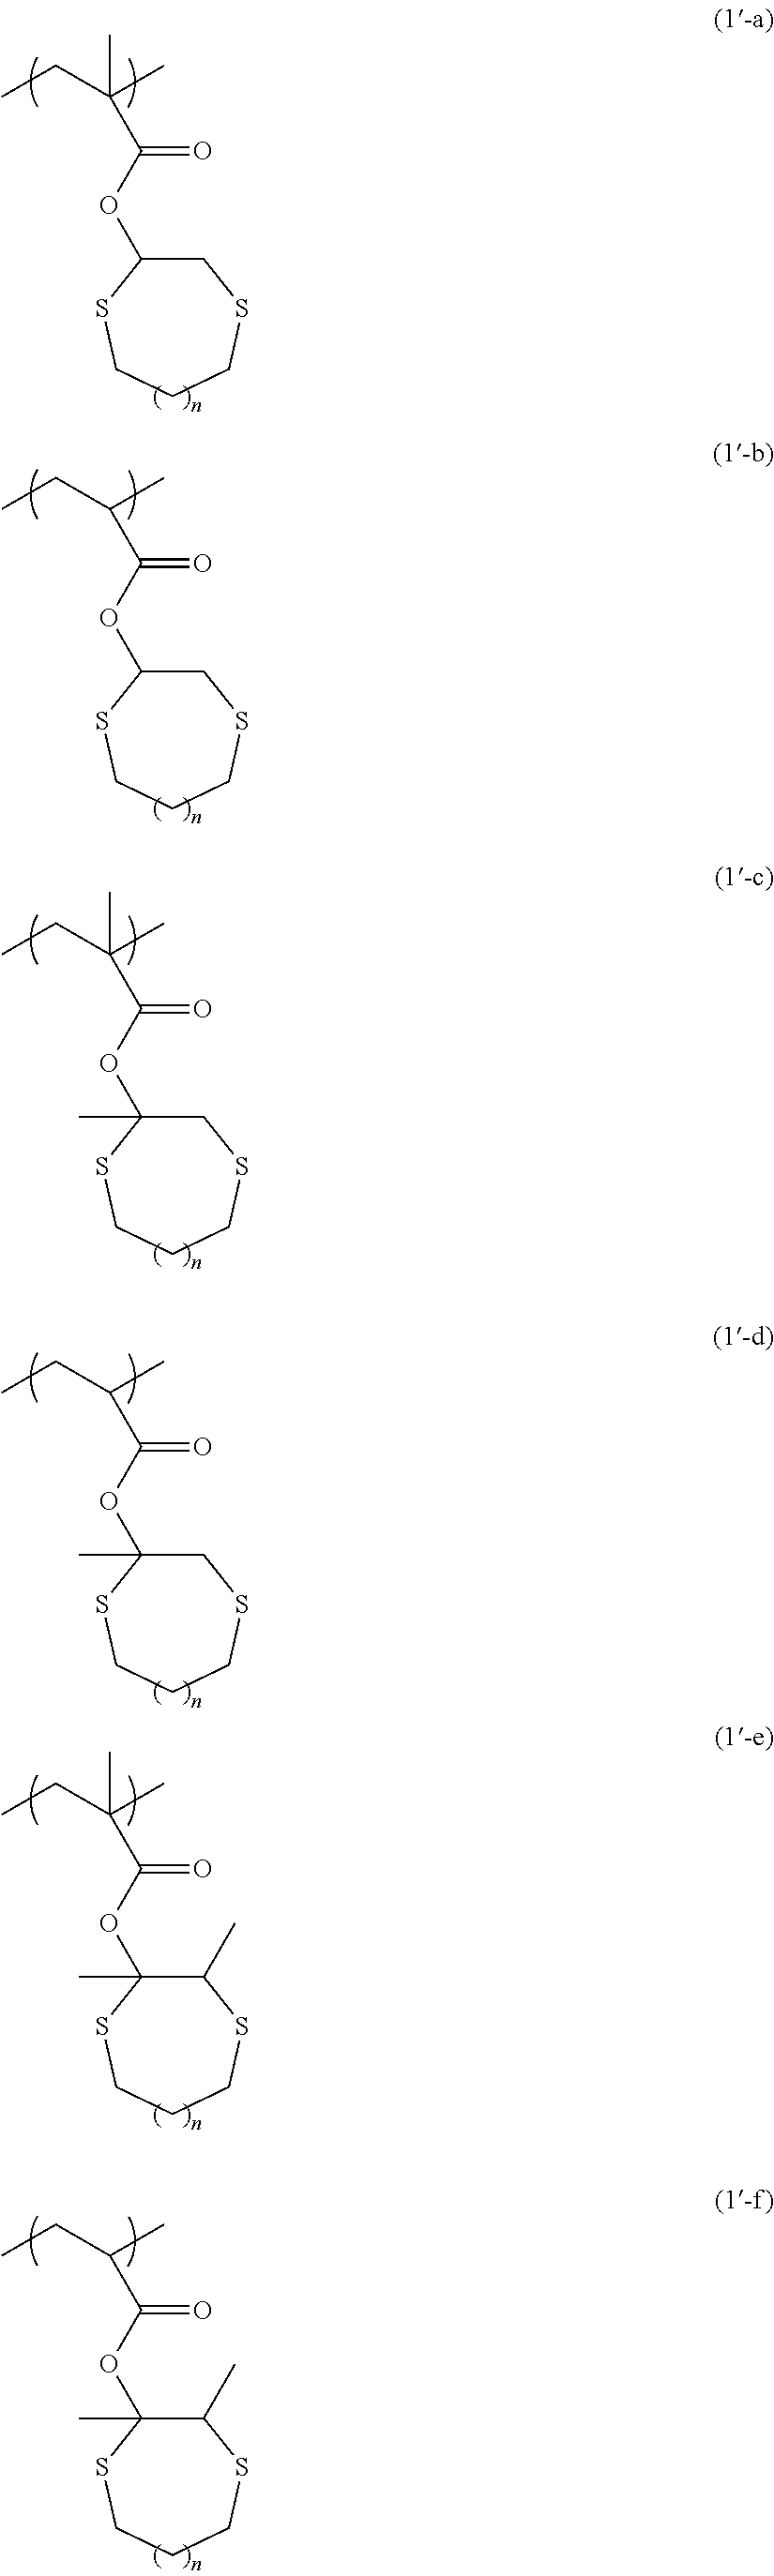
C1C(OC(C(C)(C)CC)=O)SCCCS1.C1C(OC(C(C)CC)=O)SCCCS1.C1C(OC(C(C)(C)CC)=O)(C)SCCCS1.C1C(OC(C(C)CC)=O)(C)SCCCS1.C1(C)C(OC(C(C)(CC)C)=O)(C)SCCCS1.C1(C)C(OC(C(C)CC)=O)(C)SCCCS1
